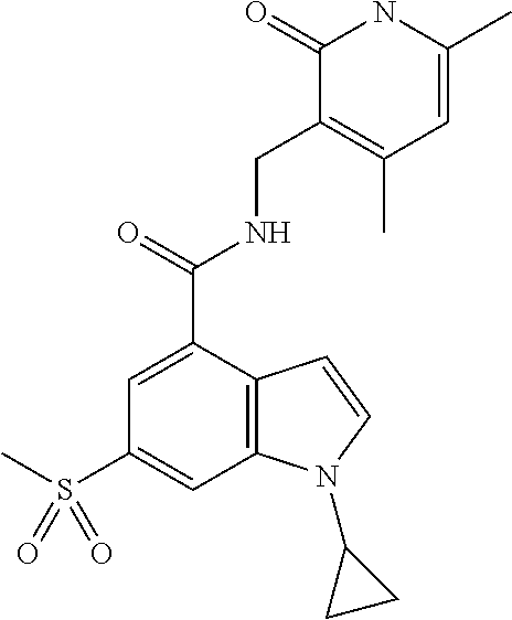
N(C(=O)C1=CC(S(C)(=O)=O)=CC2=C1C=CN2C1CC1)CC1=C(C)C=C(C)NC1=O
